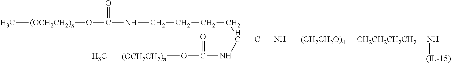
C[(OCH2CH2)n]OC(=O)NCCCCC(NC(=O)O[(OCH2CH2)n]C)CN[(CH2CH2O)4][CH2CH2CH2CH2]N[(IL-15)]
